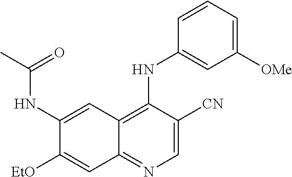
C1(NC(C)=O)=CC2=C(NC3=CC([OMe])=CC=C3)C([CN])=CN=C2C=C1[OEt]
